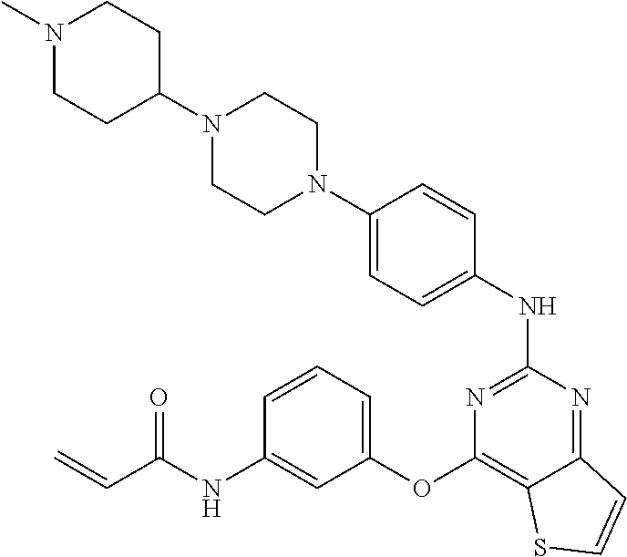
N1(C2CCN(C)CC2)CCN(C2=CC=C(NC3=NC(OC4=CC=CC(NC(C=C)=O)=C4)=C4C(=N3)C=CS4)C=C2)CC1
